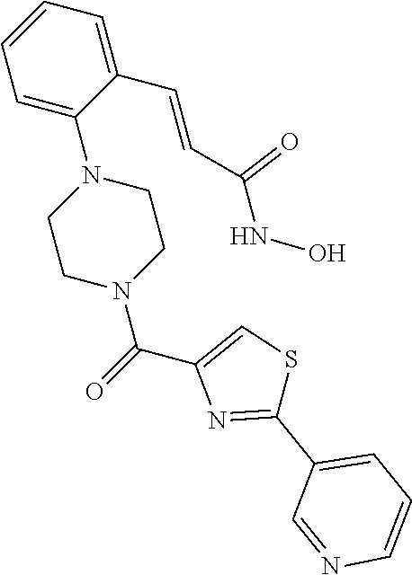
C1=C(C=CC(NO)=O)C(N2CCN(C(=O)C3=CSC(C4=CC=CN=C4)=N3)CC2)=CC=C1
